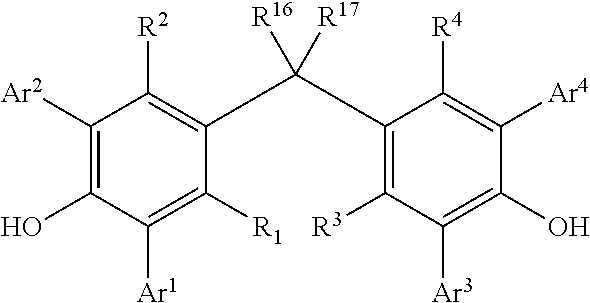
C1([Ar2])=C(O)C([Ar1])=C([R1])C(C(C2=C([R3])C([Ar3])=C(O)C([Ar4])=C2[R4])([R16])[R17])=C1[R2]
